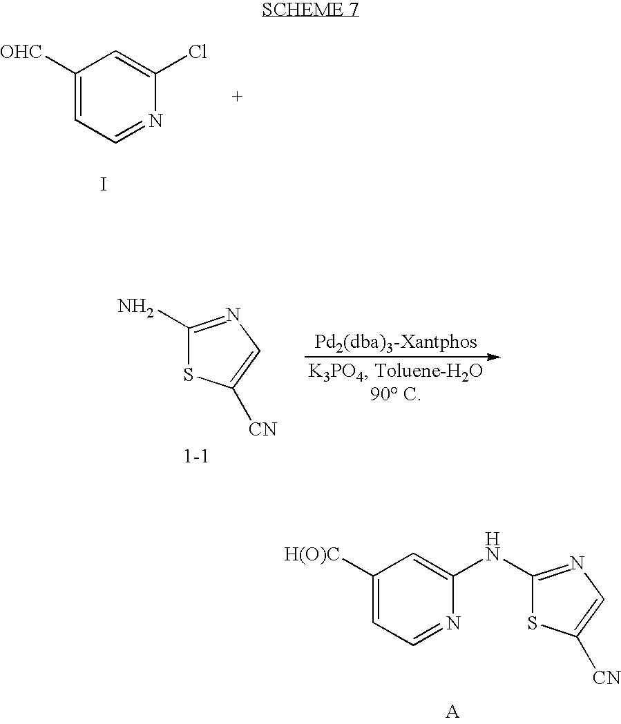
C1(NC2=CC([H(O)C])=CC=N2)=NC=C([CN])S1.C1([OHC])=CC=NC(Cl)=C1.I.C1(N)=NC=C([CN])S1
